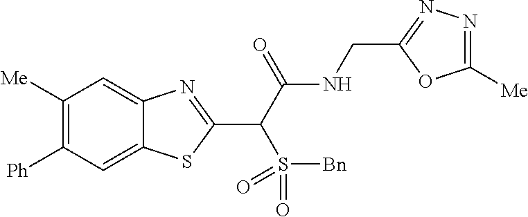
[Ph]C1=C([Me])C=C2C(=C1)SC(C(C(NCC1=NN=C([Me])O1)=O)S(=O)([Bn])=O)=N2
